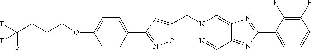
C1=CC(C2=NOC(CN3N=CC4=NC(C5=CC=CC(F)=C5F)=NC4=C3)=C2)=CC=C1OCCCC(F)(F)F
